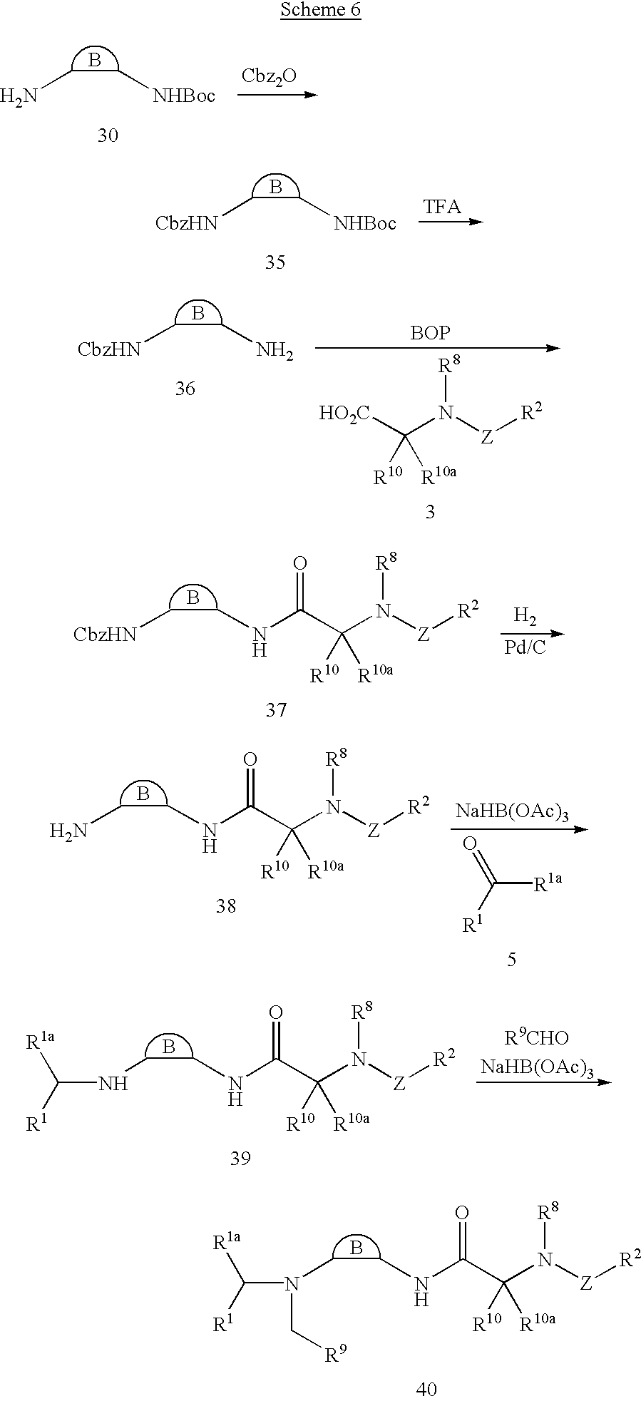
B.C(C[NHBoc])N.[Cbz2O].B.C(C[NHBoc])[CbzHN].B.C(CN)[CbzHN].[BOP].[HO2C]C(N([Z][R2])[R8])([R10])[R10a].[H2].C(N([Z][R2])[R8])([R10])([R10a])C(NCC[CbzHN])=O.B.C(N([Z][R2])[R8])([R10])([R10a])C(NCCN)=O.B.[NaHB(OAc)3].C([R1a])(=O)[R1].C(N([Z][R2])[R8])([R10])([R10a])C(NCCNC([R1a])[R1])=O.B.B.C(CNC(C(N([Z][R2])[R8])([R10])[R10a])=O)N(C[R9])C([R1a])[R1]
